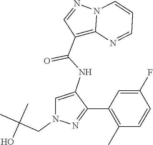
N12C(=C(C(NC3=CN(CC(C)(C)O)N=C3C3=C(C)C=CC(F)=C3)=O)C=N1)N=CC=C2
